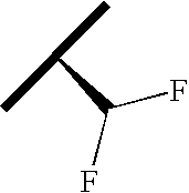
C(C(F)F)(C)C
